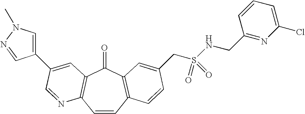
C1=CC2=C(C(=O)C3=C1N=CC(C1=CN(C)N=C1)=C3)C=C(CS(=O)(=O)NCC1=NC(Cl)=CC=C1)C=C2
